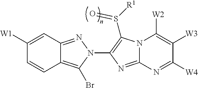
C1([W1])=CC2=NN(C3=C(S([R1])=O)N4C(=N3)N=C([W4])C([W3])=C4[W2])C(Br)=C2C=C1
